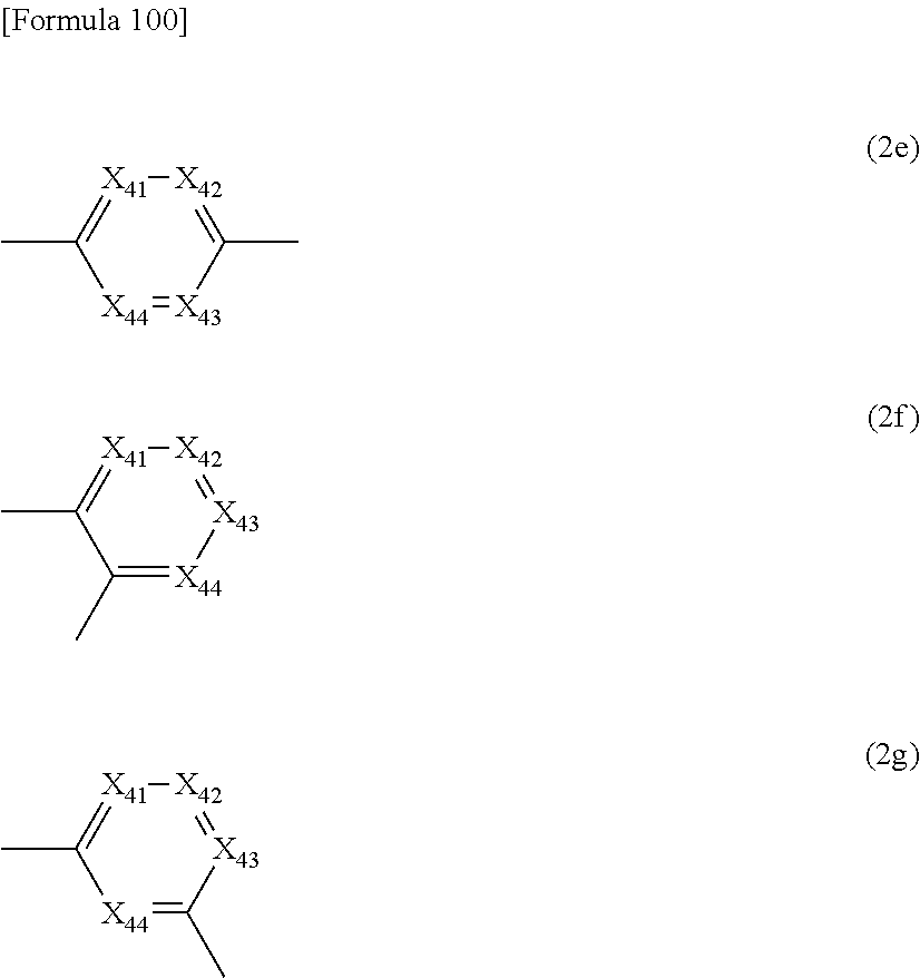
[X43]1=[X44]C(C)=[X41][X42]=C1C.[X44]1=C(C)C(C)=[X41][X42]=[X43]1.C1(C)=[X44]C(C)=[X41][X42]=[X43]1
